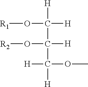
O(C([H])([H])C(O[R2])([H])C([H])(OC)[H])[R1]
